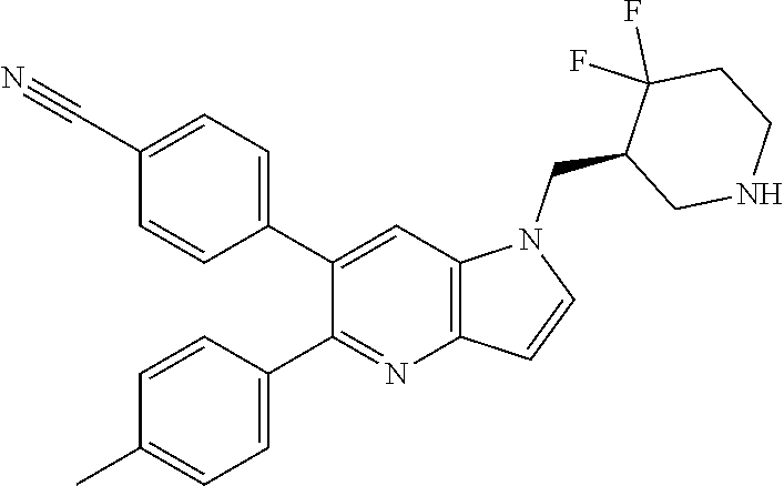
C1(C2=CC=C(C#N)C=C2)=CC2=C(N=C1C1=CC=C(C)C=C1)C=CN2CC1CNCCC1(F)F
